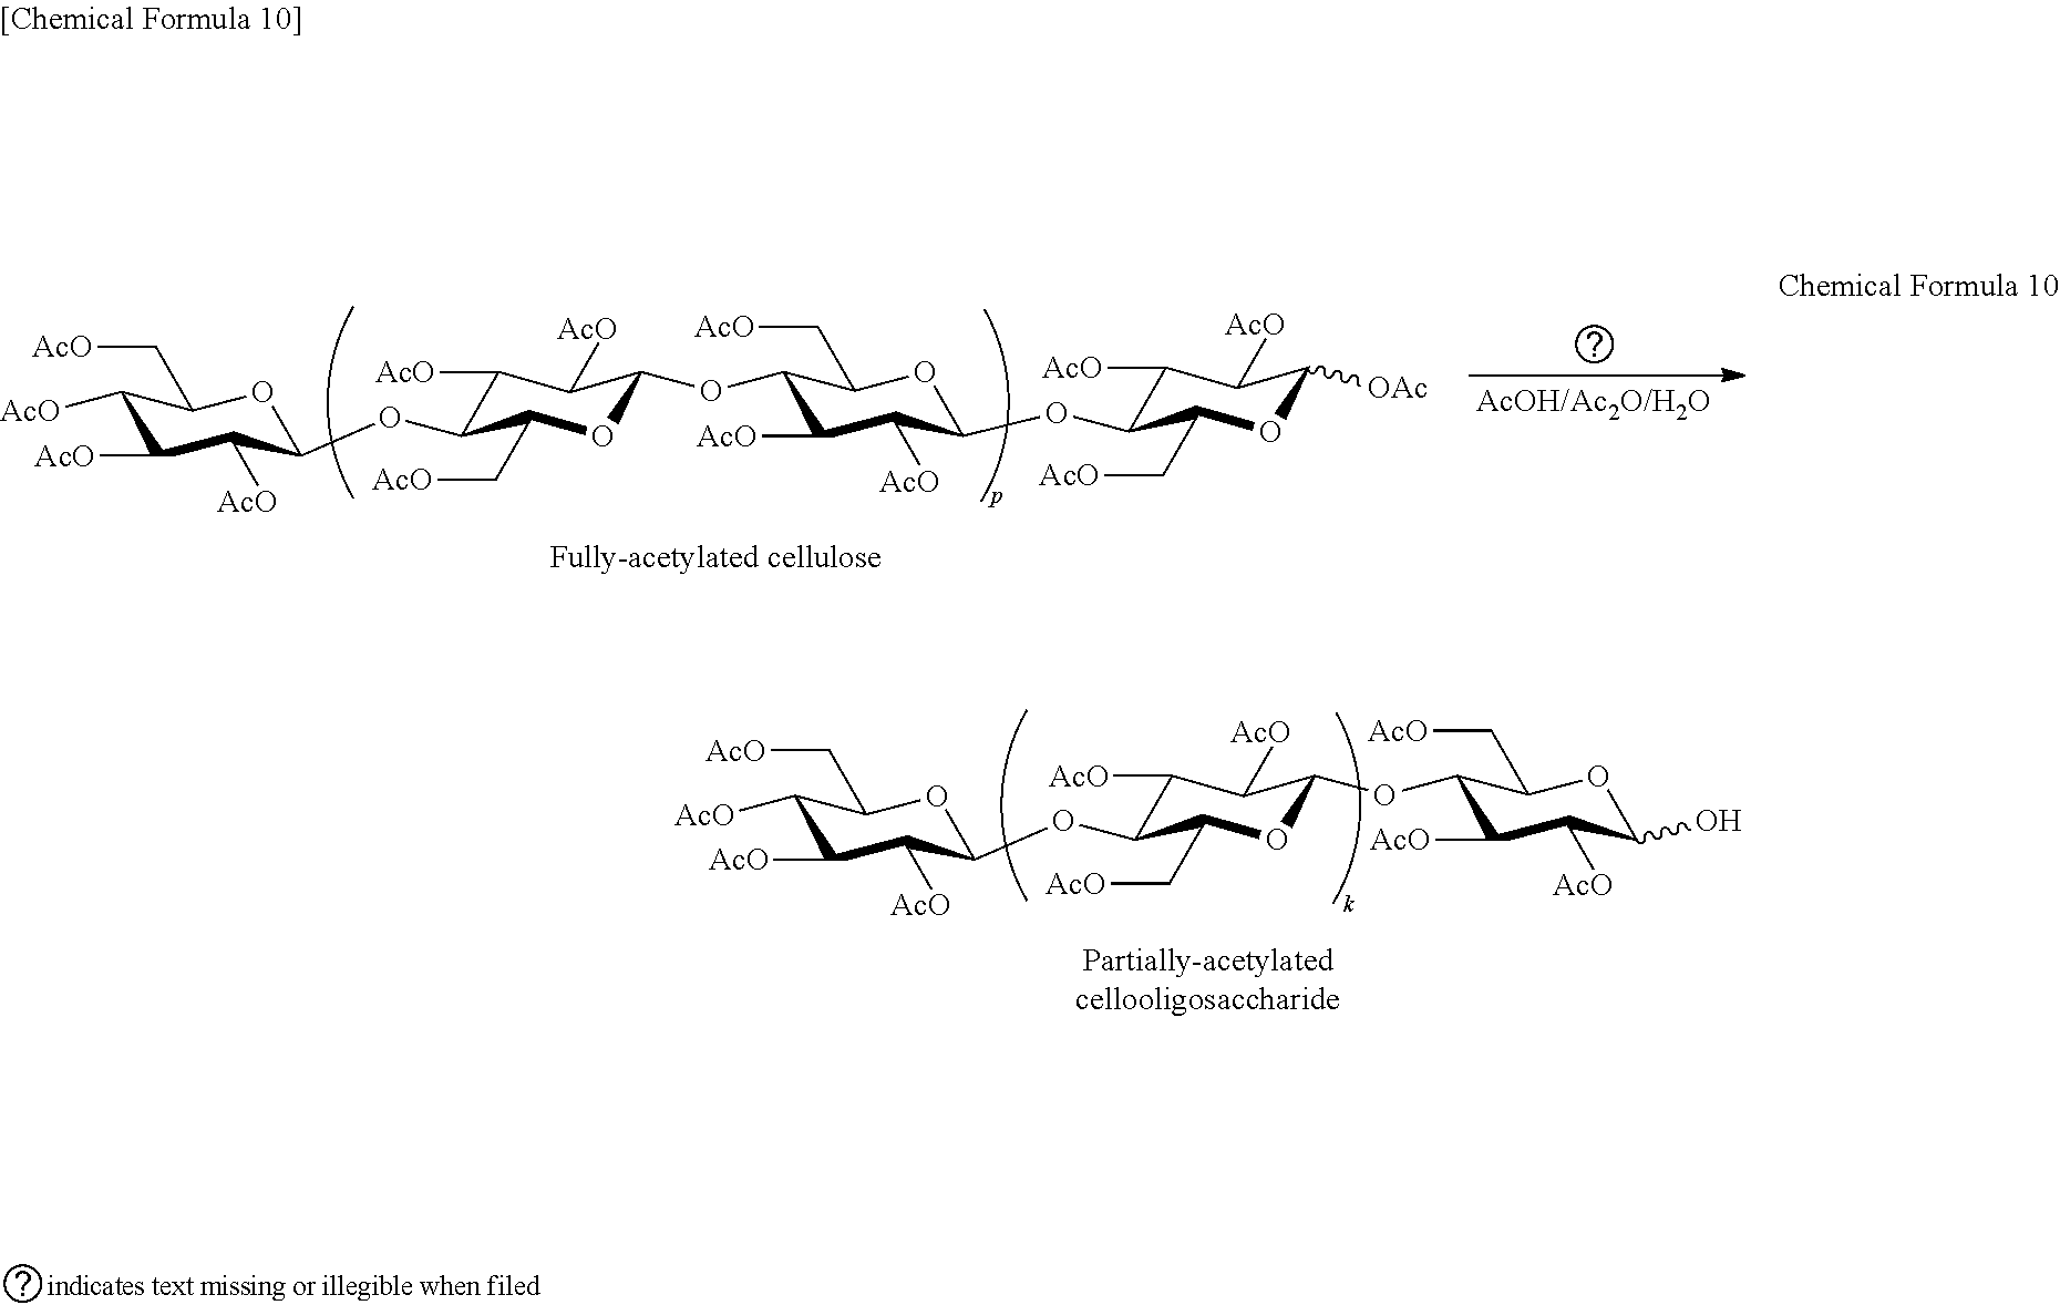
[AcOH/Ac2O/H2O].C1([AcO])C([AcO])C([AcO])C(OC2C([AcO])C([AcO])C(OC3C([AcO])C([AcO])C(OC4C([AcO])C([AcO])C([OAc])OC4C[AcO])OC3C[AcO])OC2C[AcO])OC1C[AcO].C1([AcO])C([AcO])C([AcO])C(OC2C([AcO])C([AcO])C(OC3C([AcO])C([AcO])C(O)OC3C[AcO])OC2C[AcO])OC1C[AcO]
